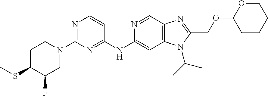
N1=C(N2CCC(SC)C(F)C2)N=C(NC2=CC3=C(C=N2)N=C(COC2CCCCO2)N3C(C)C)C=C1
